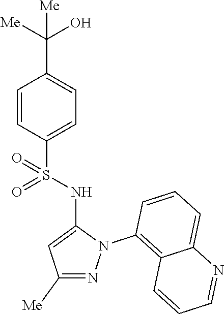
C1=CC(S(NC2=CC([Me])=NN2C2=C3C(=CC=C2)N=CC=C3)(=O)=O)=CC=C1C([Me])(O)[Me]
